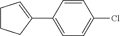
C1CCC(C2=CC=C(Cl)C=C2)=C1
